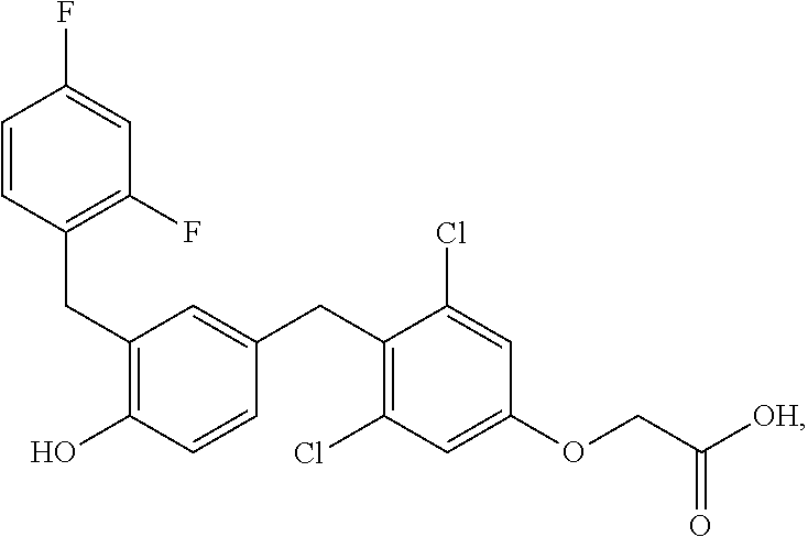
C(C1=C(O)C=CC(CC2=C(Cl)C=C(OCC([OH])=O)C=C2Cl)=C1)C1=C(F)C=C(F)C=C1
